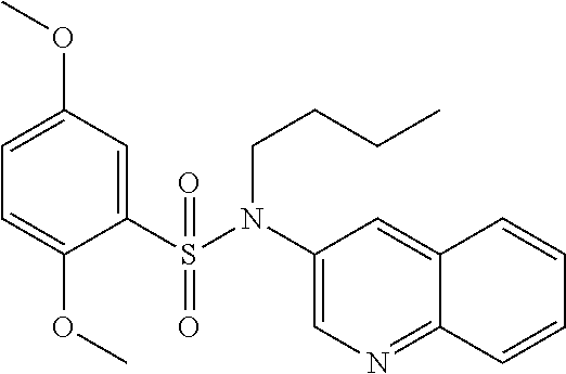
C1(S(N(C2=CN=C3C(=C2)C=CC=C3)CCCC)(=O)=O)=CC(OC)=CC=C1OC
